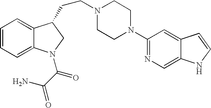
C1=CC=C2C(=C1)C(CCN1CCN(C3=NC=C4C(=C3)C=CN4)CC1)CN2C(C(N)=O)=O
